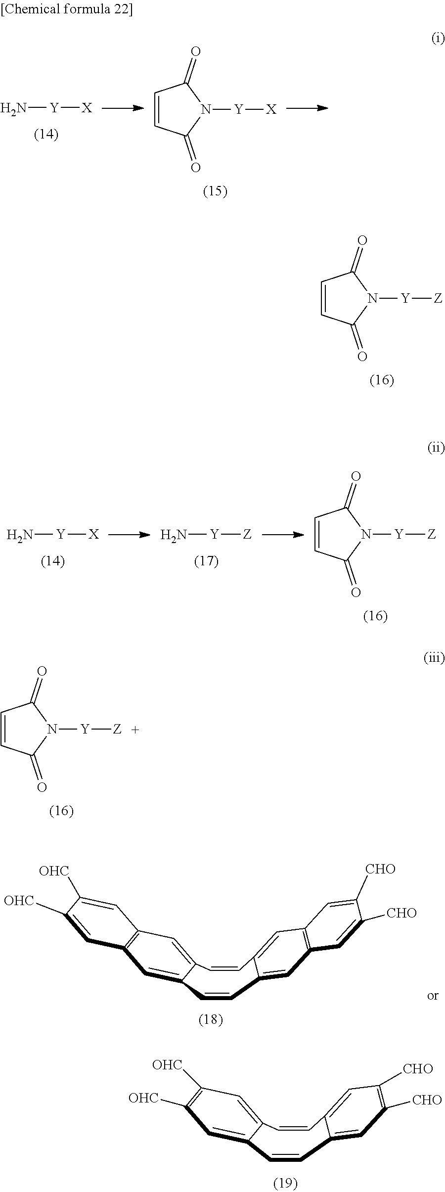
N[Y][X].C1=CC(=O)N([Y][X])C1=O.C1=CC(=O)N([Y][Z])C1=O.N[Y][X].N[Y][Z].C1=CC(=O)N([Y][Z])C1=O.C1=CC(=O)N([Y][Z])C1=O.C1=CC2=CC3=C(C=C2C=CC2=CC4=C(C=C12)C=C([OHC])C([OHC])=C4)C=C([CHO])C([CHO])=C3.C1=CC2=CC([CHO])=C([CHO])C=C2C=CC2=CC([OHC])=C([OHC])C=C12
